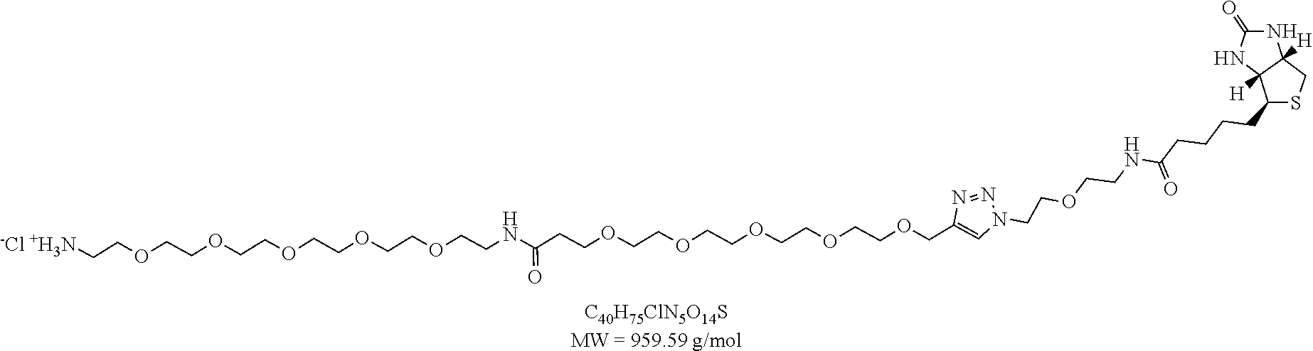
N(C(=O)CCCCC1SCC2([H])NC(=O)NC12[H])CCOCCN1C=C(COCCOCCOCCOCCOCCC(NCCOCCOCCOCCOCCOCC[-Cl +H3N])=O)N=N1.[C40H75ClN5O14SMW = 959.59 g/mol]
